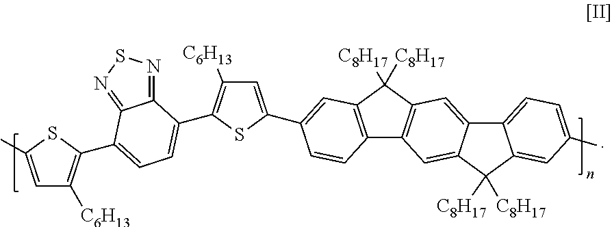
C1=C(C)SC(C2=CC=C(C3=C([C6H13])C=C(C4=CC5=C(C6=C(C5([C8H17])[C8H17])C=C5C(=C6)C([C8H17])([C8H17])C6=CC(C)=CC=C56)C=C4)S3)C3=NSN=C32)=C1[C6H13]
